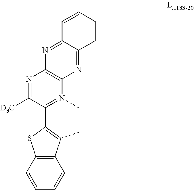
N1=C([D3C])C(C2=C(C)C3=C(S2)C=CC=C3)=N(C)C2=C1N=C1C(=N2)C=CC=C1
